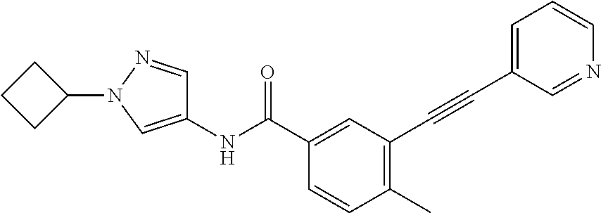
C1(C)=C(C#CC2=CC=CN=C2)C=C(C(NC2=CN(C3CCC3)N=C2)=O)C=C1
